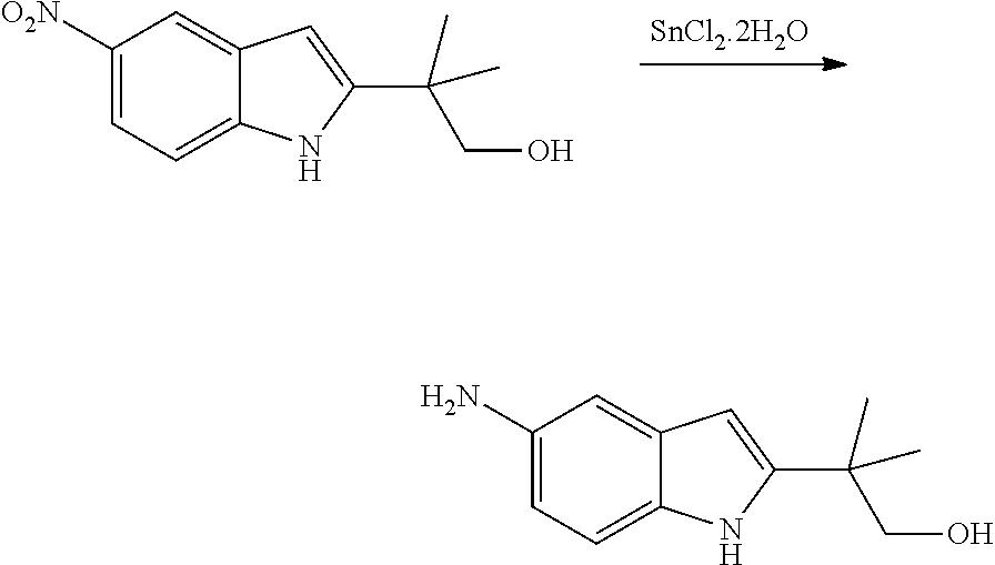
C1([O2N])=CC=C2C(=C1)C=C(C(CO)(C)C)N2.C1(N)=CC=C2C(=C1)C=C(C(CO)(C)C)N2
